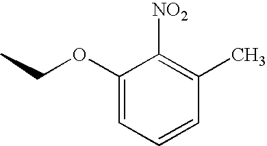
C1(OCC)=CC=CC(C)=C1[NO2]
